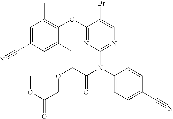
C1=C(C)C(OC2=NC(N(C3=CC=C(C#N)C=C3)C(COCC(OC)=O)=O)=NC=C2Br)=C(C)C=C1C#N
